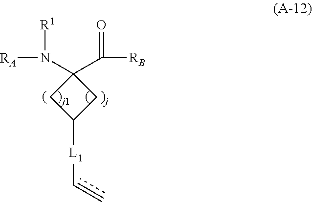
[RA]N(C1(C([RB])=O)CC([L1]C=C)C1)[R1]
